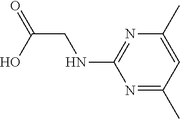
N1=C(C)C=C(C)N=C1NCC(=O)O
